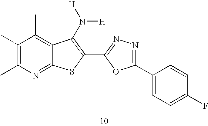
C1(C)=C(C)N=C2C(=C1C)C(N([H])[H])=C(C1=NN=C(C3=CC=C(F)C=C3)O1)S2
